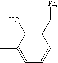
C1(C[Ph])=C(O)C(C)=CC=C1
